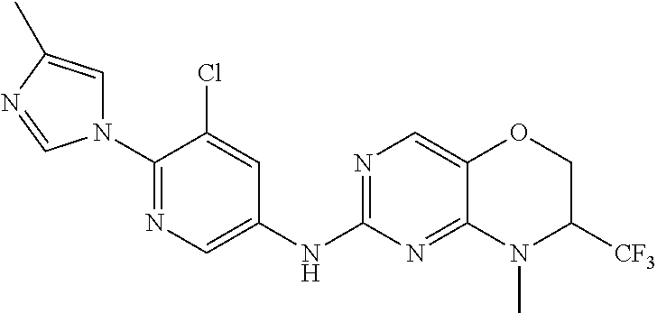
N1(C2=NC=C(NC3=NC=C4C(=N3)N(C)C([CF3])CO4)C=C2Cl)C=C(C)N=C1
